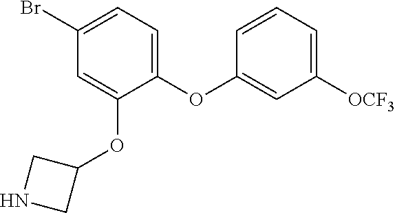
C1(OC2=CC([OCF3])=CC=C2)=CC=C(Br)C=C1OC1CNC1
